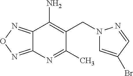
C12=NON=C1C(N)=C(CN1C=C(Br)C=N1)C(C)=N2
